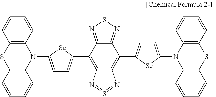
C12=C(C=CC=C1)N(C1=CC=C(C3=C4C(=C(C5=CC=C(N6C7=C(C=CC=C7)SC7=C6C=CC=C7)[Se]5)C5=NSN=C35)N=S=N4)[Se]1)C1=C(S2)C=CC=C1
